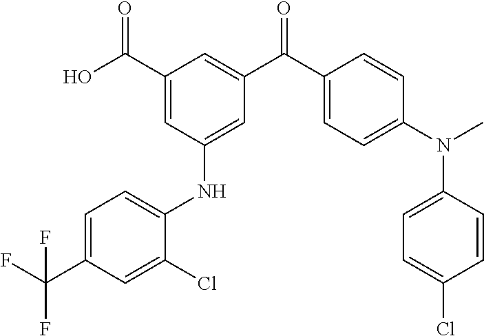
C1(C(O)=O)=CC(NC2=CC=C(C(F)(F)F)C=C2Cl)=CC(C(C2=CC=C(N(C)C3=CC=C(Cl)C=C3)C=C2)=O)=C1
